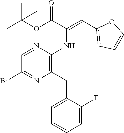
C1=NC(NC(=CC2=CC=CO2)C(OC(C)(C)C)=O)=C(CC2=CC=CC=C2F)N=C1Br
